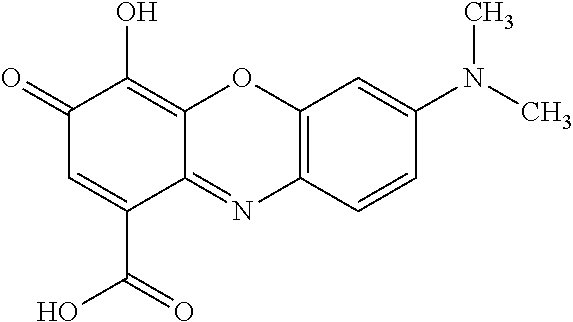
C1(=O)C=C(C(=O)O)C2=NC3=C(OC2=C1O)C=C(N(C)C)C=C3
